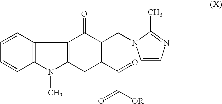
C12=C(C=CC=C1)C1=C(N2C)CC(C(=O)C(=O)[OR])C(CN2C=CN=C2C)C1=O
